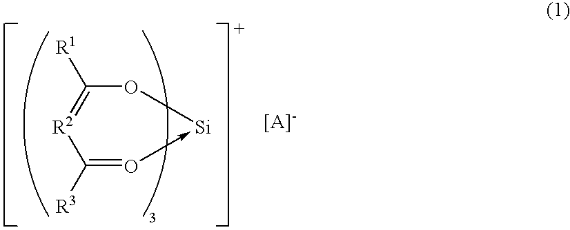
[R2]1=C([R1])O[Si]-O=C1[R3]
